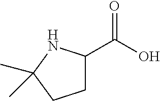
C1C(C(=O)O)NC(C)(C)C1
